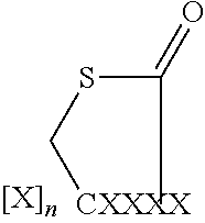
C(SC[CXXXX])(C)=O
